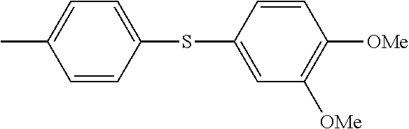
CC1=CC=C(SC2=CC([OMe])=C([OMe])C=C2)C=C1
